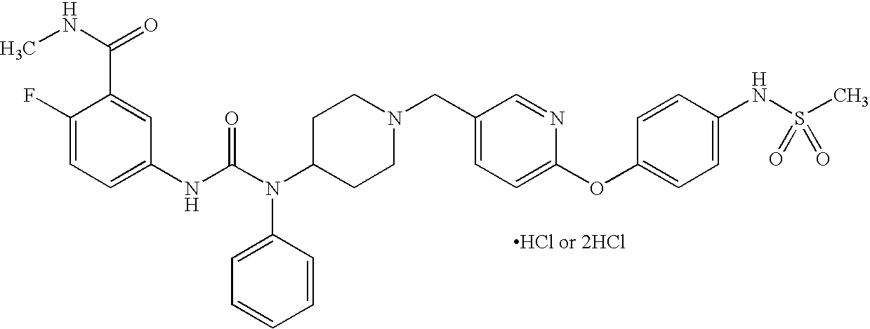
[HCl or 2HCl].C1(NC(N(C2CCN(CC3=CC=C(OC4=CC=C(NS(C)(=O)=O)C=C4)N=C3)CC2)C2=CC=CC=C2)=O)=CC=C(F)C(C(=O)NC)=C1
